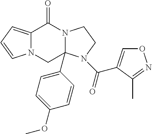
C12=CC=CN1CC1(C3=CC=C(OC)C=C3)N(C2=O)CCN1C(=O)C1=CON=C1C
